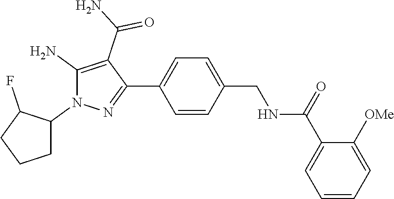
C1=CC(C2=NN(C3C(F)CCC3)C(N)=C2C(N)=O)=CC=C1CNC(C1=CC=CC=C1[OMe])=O
